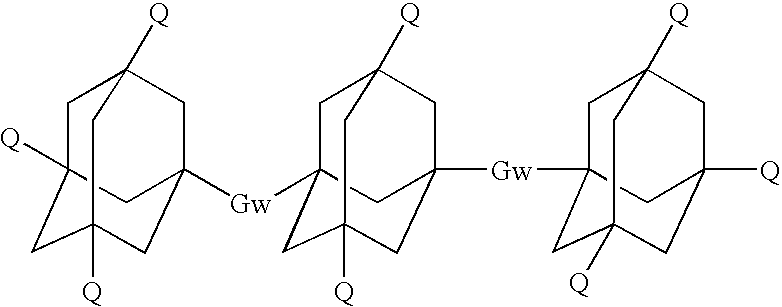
C1C2([Q])CC3([Q])CC([Gw]C45CC6([Q])CC([Gw]C78CC9([Q])CC([Q])(CC([Q])(C7)C9)C8)(CC([Q])(C4)C6)C5)(CC1([Q])C3)C2
